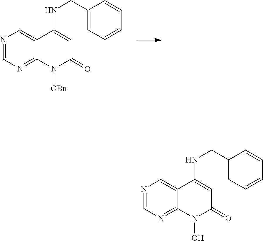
N1=CN=C2C(=C1)C(NCC1=CC=CC=C1)=CC(=O)N2[OBn].N1=CN=C2C(=C1)C(NCC1=CC=CC=C1)=CC(=O)N2O
